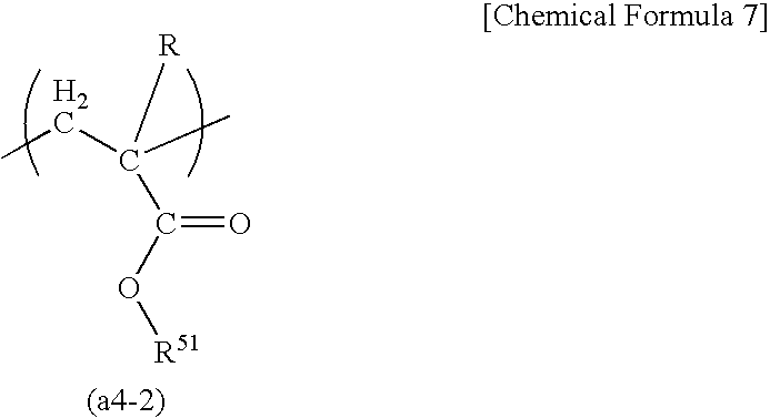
[R]C(C(O[R51])=O)(CC)C
